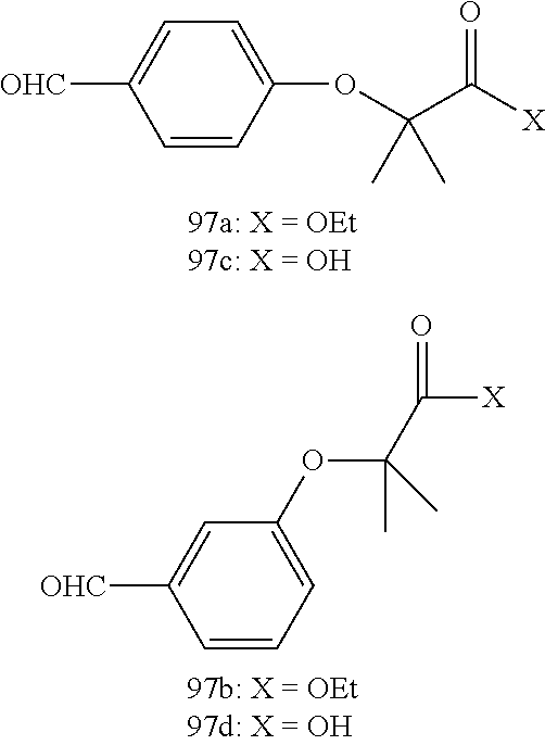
C1(OC(C(=O)[X])(C)C)=CC=C([OHC])C=C1.C1=C(OC(C([X])=O)(C)C)C=C([OHC])C=C1
